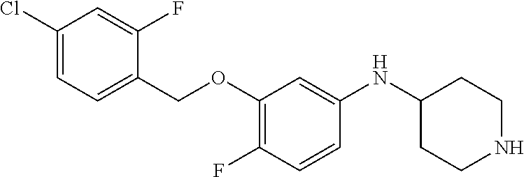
C1(Cl)=CC=C(COC2=C(F)C=CC(NC3CCNCC3)=C2)C(F)=C1
